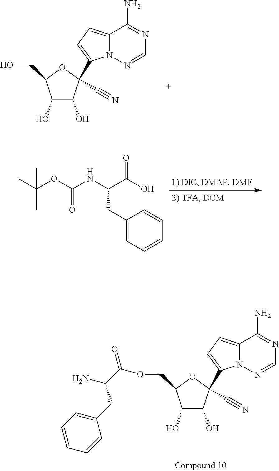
OC1C(O)C(CO)OC1(C1=CC=C2N1N=CN=C2N)C#N.CC(OC(NC(C(O)=O)CC1=CC=CC=C1)=O)(C)C.OC1C(O)C(COC(C(N)CC2=CC=CC=C2)=O)OC1(C1=CC=C2N1N=CN=C2N)C#N
